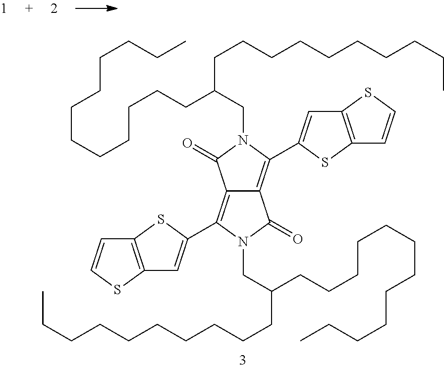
C12=C(C3=CC4=C(S3)C=CS4)N(CC(CCCCCCCCCC)CCCCCCCCCCCC)C(=O)C1=C(C1=CC3=C(S1)C=CS3)N(CC(CCCCCCCCCC)CCCCCCCCCCCC)C2=O
